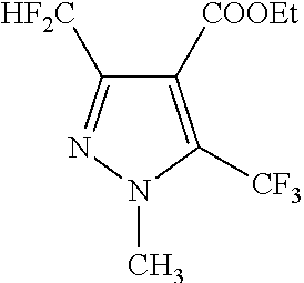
C1([COOEt])=C([CF3])N(C)N=C1[HF2C]
